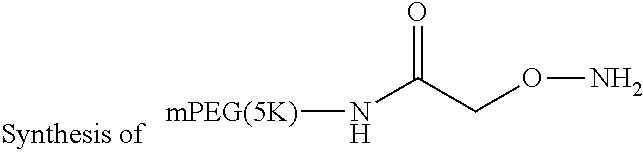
[mPEG(5K)]NC(CON)=O
